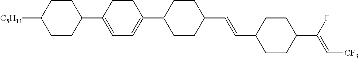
C1CC(C2=CC=C(C3CCC(C=CC4CCC(C(F)=C[CF3])CC4)CC3)C=C2)CCC1[C5H11]
